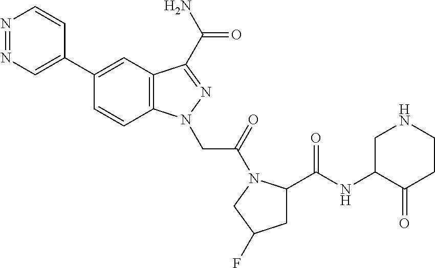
N1=NC=C(C2=CC3=C(C=C2)N(CC(=O)N2C(C(NC4CNCCC4=O)=O)CC(F)C2)N=C3C(N)=O)C=C1
